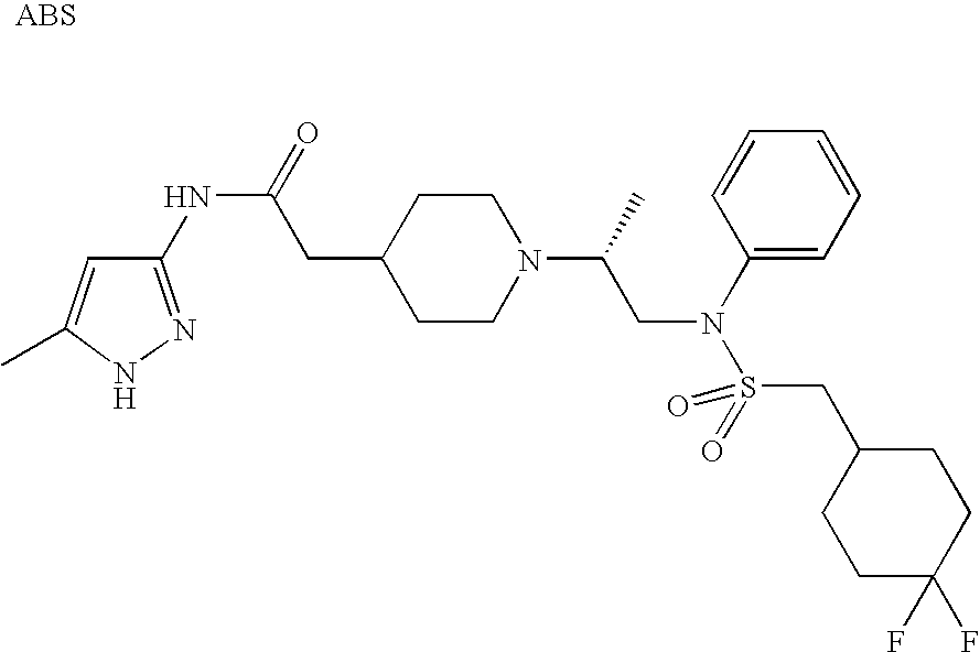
N(C(CC1CCN(C(CN(S(=O)(=O)CC2CCC(F)(F)CC2)C2=CC=CC=C2)C)CC1)=O)C1=NNC(C)=C1
